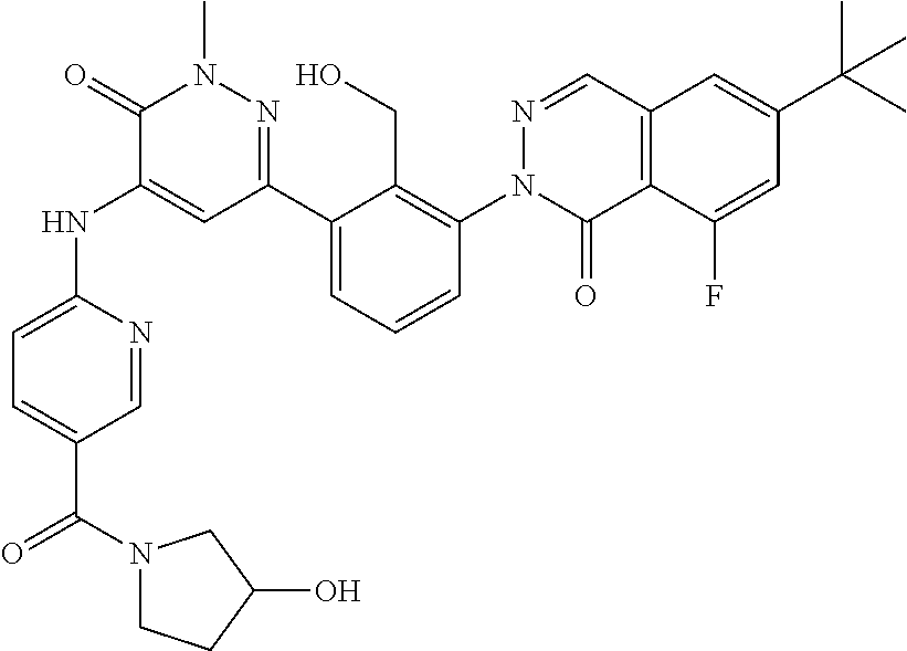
C1=C(C(N2CCC(O)C2)=O)C=NC(NC2=CC(C3=CC=CC(N4C(=O)C5=C(C=N4)C=C(C(C)(C)C)C=C5F)=C3CO)=NN(C)C2=O)=C1
